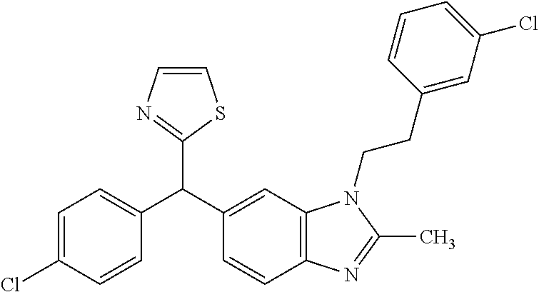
C1=C(Cl)C=CC(C(C2=CC3=C(C=C2)N=C(C)N3CCC2=CC(Cl)=CC=C2)C2=NC=CS2)=C1
